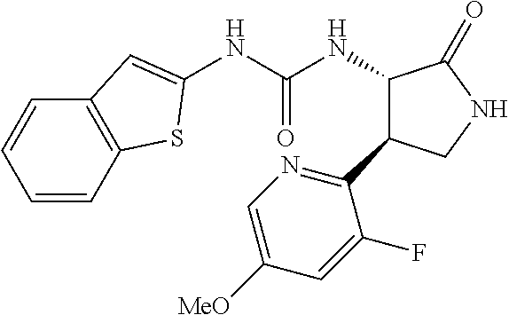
N(C(NC1C(C2=NC=C([MeO])C=C2F)CNC1=O)=O)C1=CC2=C(C=CC=C2)S1
